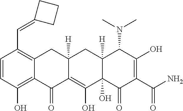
C1=CC(O)=C2C(=C1C=C1CCC1)CC1([H])C(=C(O)C3(O)C([H])(C1)C(N(C)C)C(O)=C(C(N)=O)C3=O)C2=O
